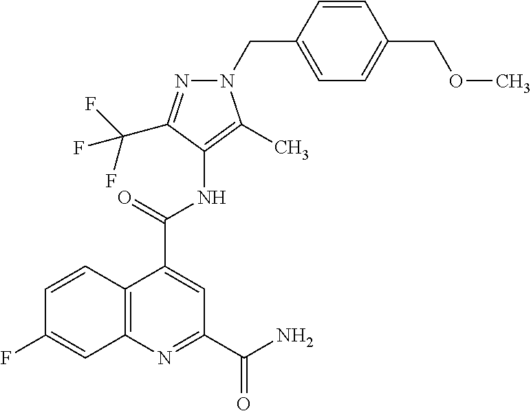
C12=C(N=C(C(=O)N)C=C1C(=O)NC1=C(C)N(CC3=CC=C(COC)C=C3)N=C1C(F)(F)F)C=C(F)C=C2
